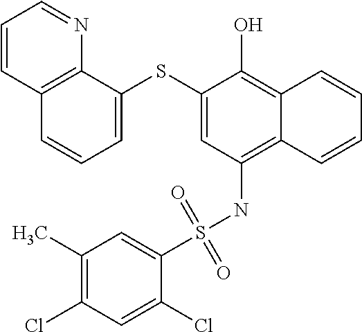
C12=C(NS(C3=CC(C)=C(Cl)C=C3Cl)(=O)=O)C=C(SC3=CC=CC4=C3N=CC=C4)C(O)=C1C=CC=C2
